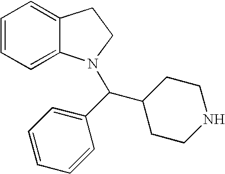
C1=CC=C2C(=C1)CCN2C(C1CCNCC1)C1=CC=CC=C1
